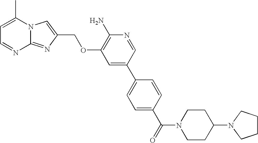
C1=C(C)N2C(=NC(COC3=C(N)N=CC(C4=CC=C(C(=O)N5CCC(N6CCCC6)CC5)C=C4)=C3)=C2)N=C1
